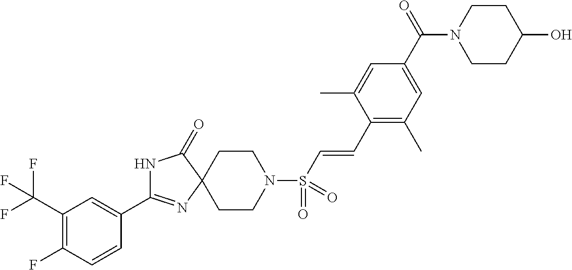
N1C(=O)C2(N=C1C1=CC(C(F)(F)F)=C(F)C=C1)CCN(S(C=CC1=C(C)C=C(C(=O)N3CCC(O)CC3)C=C1C)(=O)=O)CC2
